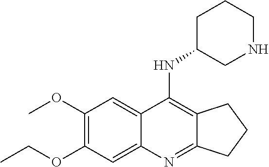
C1(OC)=C(OCC)C=C2C(=C1)C(NC1CNCCC1)=C1C(=N2)CCC1
